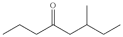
C(CC(CC(CC)C)=O)C
